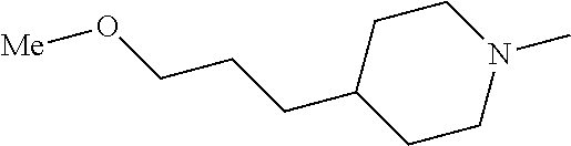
N1(C)CCC(CCCO[Me])CC1
